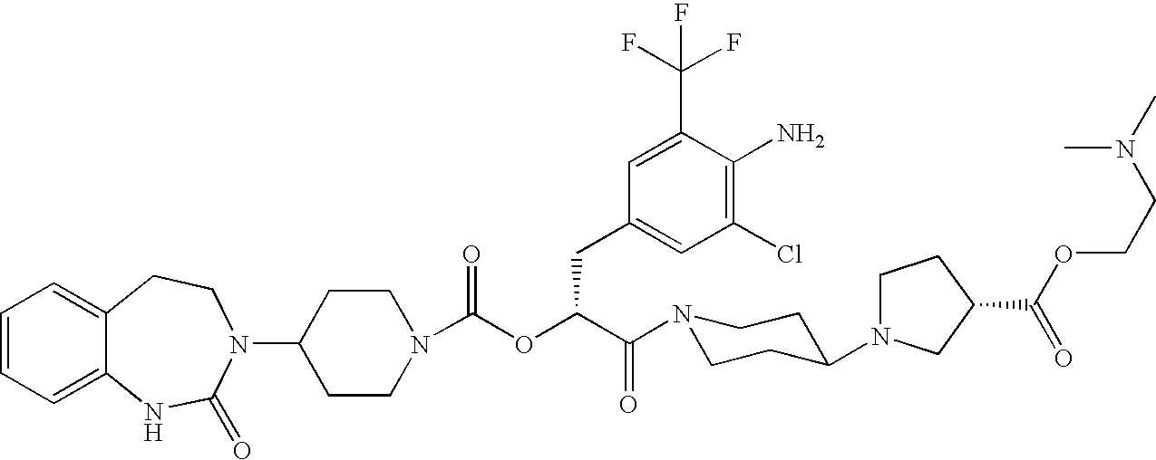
C12=CC=CC=C1NC(=O)N(C1CCN(C(OC(C(=O)N3CCC(N4CCC(C(OCCN(C)C)=O)C4)CC3)CC3=CC(Cl)=C(N)C(C(F)(F)F)=C3)=O)CC1)CC2
